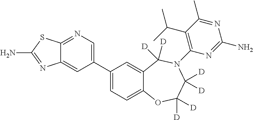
C12=NC=C(C3=CC=C4C(=C3)C([D])([D])N(C3=C(C(C)C)C(C)=NC(N)=N3)C([D])([D])C([D])([D])O4)C=C1N=C(N)S2
